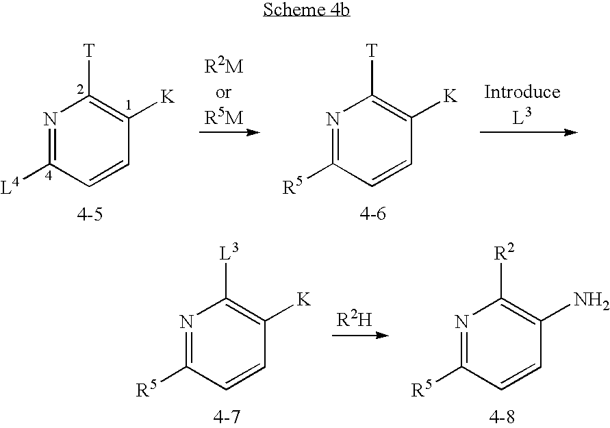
N1=C([L4])C=CC([K])=C1[T].N1=C([R5])C=CC([K])=C1[T].N1=C([R5])C=CC([K])=C1[L3].N1=C([R5])C=CC(N)=C1[R2]
